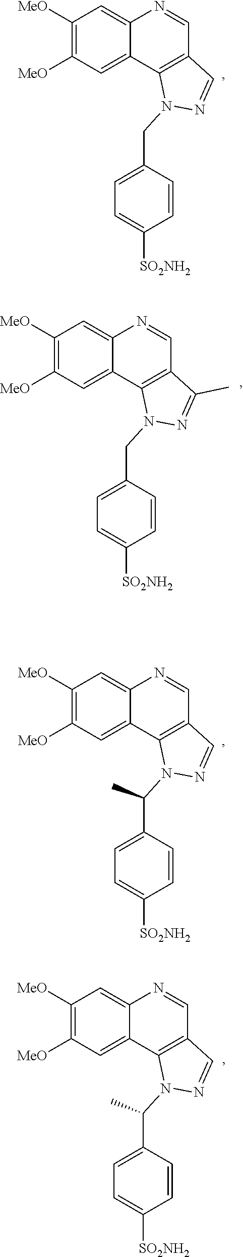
C1([MeO])=C([MeO])C=C2C(=C1)N=CC1=C2N(CC2=CC=C([SO2NH2])C=C2)N=C1.C1([MeO])=C([MeO])C=C2C(=C1)N=CC1=C2N(CC2=CC=C([SO2NH2])C=C2)N=C1C.C1([MeO])=C([MeO])C=C2C(=C1)N=CC1=C2N(C(C2=CC=C([SO2NH2])C=C2)C)N=C1.C1([MeO])=C([MeO])C=C2C(=C1)N=CC1=C2N(C(C2=CC=C([SO2NH2])C=C2)C)N=C1
